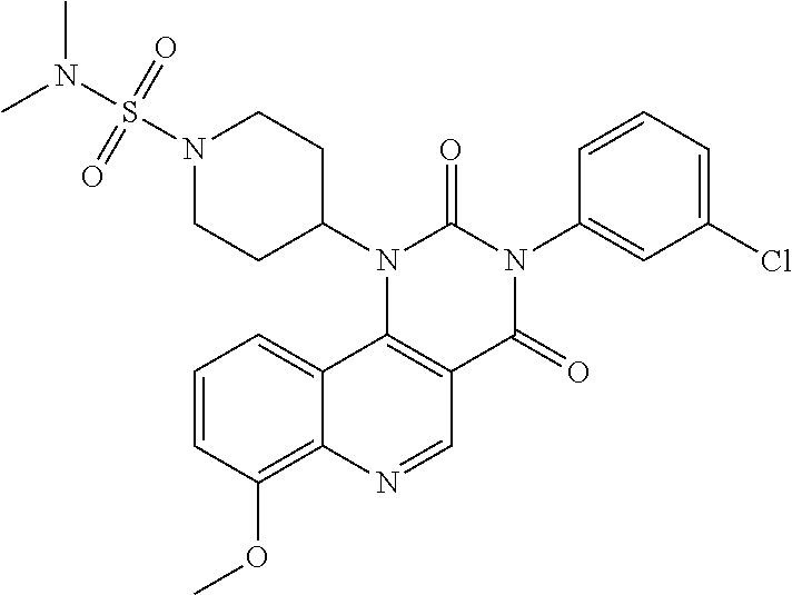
C1=CC(OC)=C2C(=C1)C1=C(C=N2)C(=O)N(C2=CC(Cl)=CC=C2)C(=O)N1C1CCN(S(N(C)C)(=O)=O)CC1
